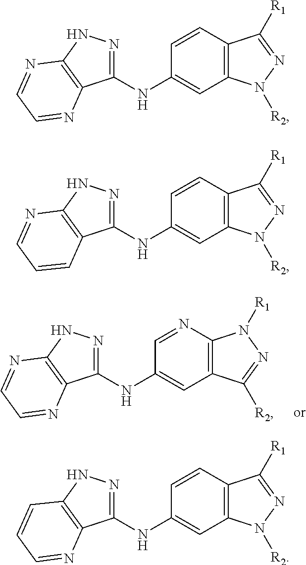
C12=C(N=CC(NC3=NNC4=C3N=CC=N4)=C1)N([R1])N=C2[R2].C12=C(C=CC(NC3=NNC4=C3N=CC=N4)=C1)C([R1])=NN2[R2].C12=C(C=CC(NC3=NNC4=C3C=CC=N4)=C1)C([R1])=NN2[R2].C12=C(C=CC(NC3=NNC4=C3N=CC=C4)=C1)C([R1])=NN2[R2]
